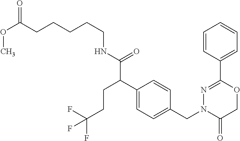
C1=CC(C2=NN(CC3=CC=C(C(CCC(F)(F)F)C(NCCCCCC(OC)=O)=O)C=C3)C(=O)CO2)=CC=C1
